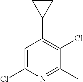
C1=C(Cl)N=C(C)C(Cl)=C1C1CC1
